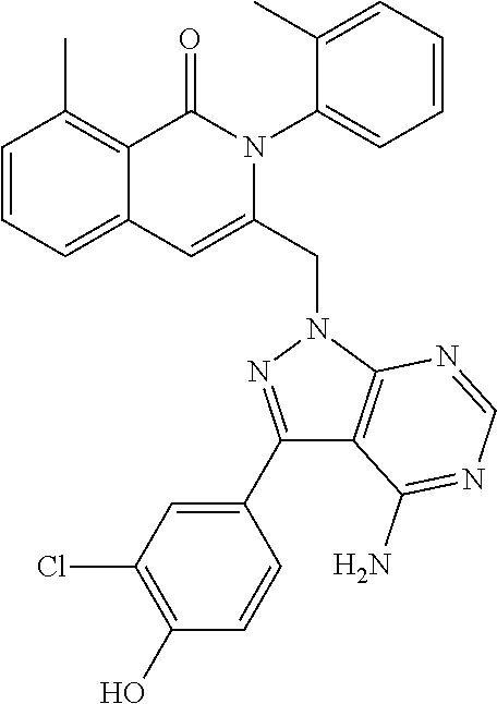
C1=CC=C2C(=C1C)C(=O)N(C1=CC=CC=C1C)C(CN1C3=C(C(N)=NC=N3)C(C3=CC(Cl)=C(O)C=C3)=N1)=C2
